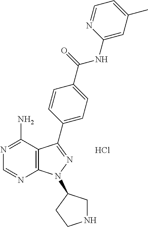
Cl.N1=C(N)C2=C(N=C1)N(C1CNCC1)N=C2C1=CC=C(C(=O)NC2=CC(C)=CC=N2)C=C1
